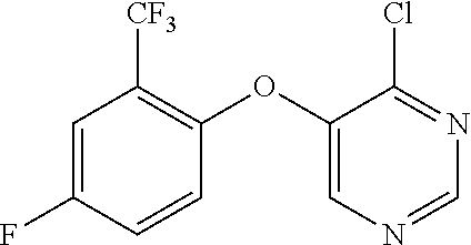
C1=C(F)C=CC(OC2=CN=CN=C2Cl)=C1[CF3]
